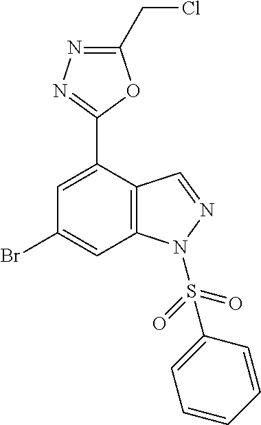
C1=C(C2=NN=C(CCl)O2)C2=C(C=C1Br)N(S(C1=CC=CC=C1)(=O)=O)N=C2
